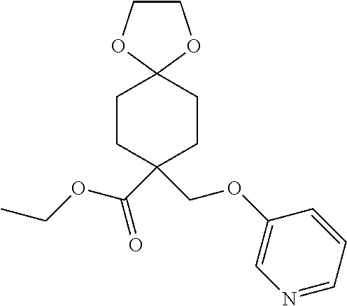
C1COC2(O1)CCC(COC1=CN=CC=C1)(C(OCC)=O)CC2
